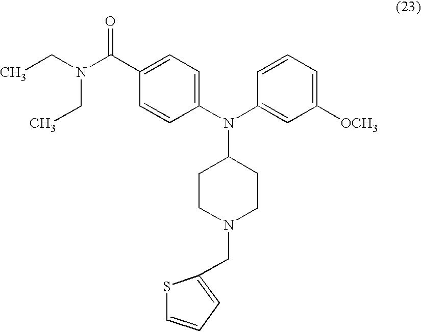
CCN(CC)C(C1=CC=C(N(C2=CC([OCH3])=CC=C2)C2CCN(CC3=CC=CS3)CC2)C=C1)=O
